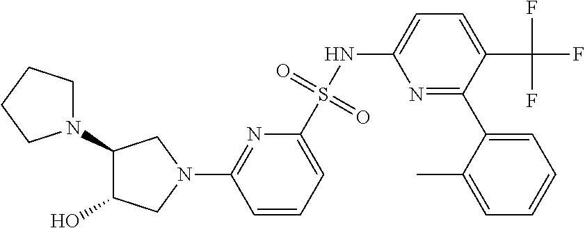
C1=CC=C(S(NC2=CC=C(C(F)(F)F)C(C3=CC=CC=C3C)=N2)(=O)=O)N=C1N1CC(N2CCCC2)C(O)C1
